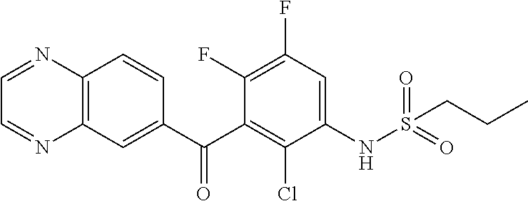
C1=NC2=C(N=C1)C=C(C(C1=C(Cl)C(NS(CCC)(=O)=O)=CC(F)=C1F)=O)C=C2
